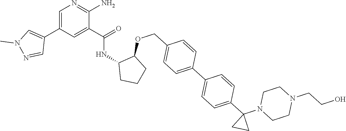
C1=C(C2=CN(C)N=C2)C=C(C(=O)NC2CCCC2OCC2=CC=C(C3=CC=C(C4(N5CCN(CCO)CC5)CC4)C=C3)C=C2)C(N)=N1
